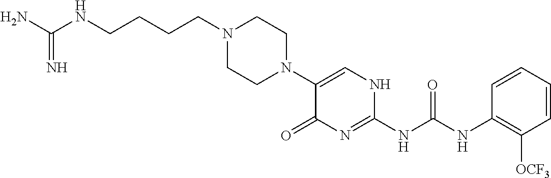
C1(N2CCN(CCCCNC(N)=N)CC2)=CNC(NC(NC2=C([OCF3])C=CC=C2)=O)=NC1=O
